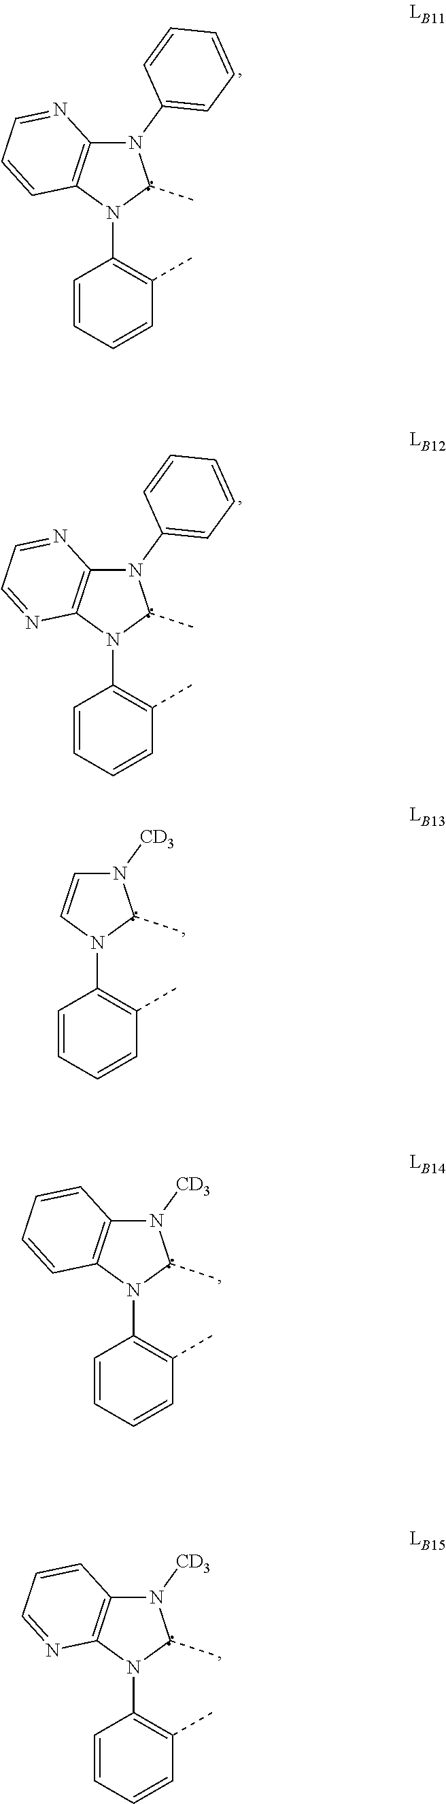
C1=CC=CC(C)=C1N1C(C)N(C2=CC=CC=C2)C2=C1C=CC=N2.C1=CC=CC(C)=C1N1C(C)N(C2=CC=CC=C2)C2=C1N=CC=N2.C1=CC=CC(C)=C1N1C(C)N([CD3])C=C1.C1=CC=CC(C)=C1N1C(C)N([CD3])C2=C1C=CC=C2.C1=CC=CC(C)=C1N1C(C)N([CD3])C2=C1N=CC=C2
